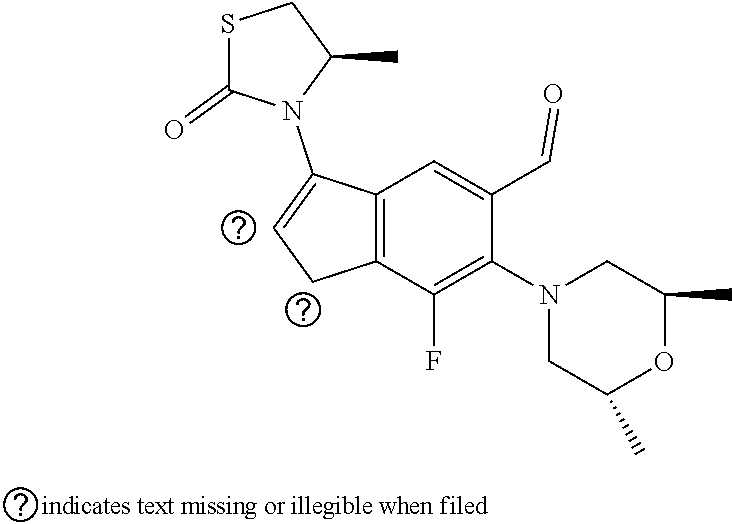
C1C(C)N(C2=CCC3=C2C=C(C=O)C(N2CC(C)OC(C)C2)=C3F)C(=O)S1
